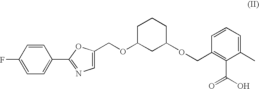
C1=CC(C2=NC=C(COC3CC(OCC4=C(C(O)=O)C(C)=CC=C4)CCC3)O2)=CC=C1F
